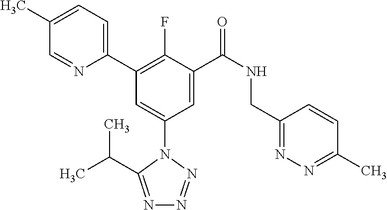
C1(C)=CC=C(C2=C(F)C(C(NCC3=NN=C(C)C=C3)=O)=CC(N3C(C(C)C)=NN=N3)=C2)N=C1
